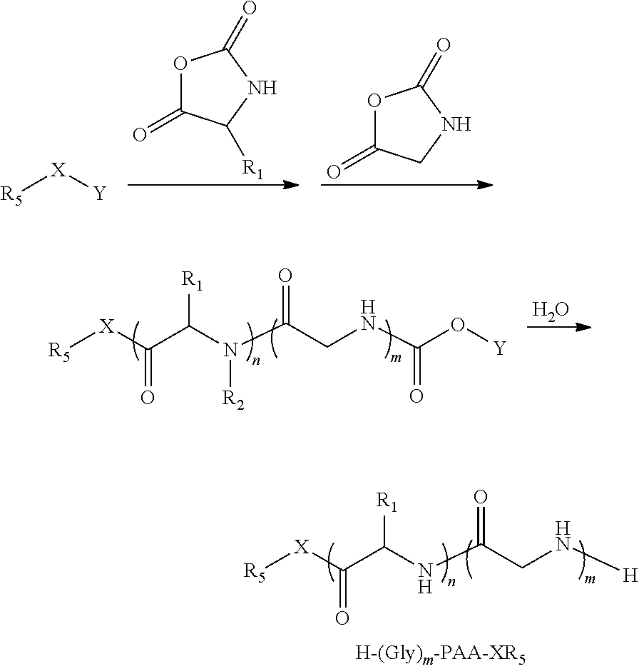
O1C(=O)C([R1])NC1=O.[R5][X][Y].O1C(=O)CNC1=O.O.O=C(CNC(O[Y])=O)N(C(C([X][R5])=O)[R1])[R2].O=C(CN[H])NC(C([X][R5])=O)[R1]
